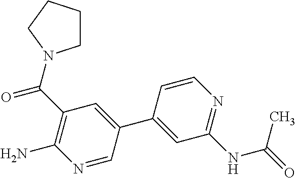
C1CCCN1C(C1=C(N)N=CC(C2=CC(NC(=O)C)=NC=C2)=C1)=O
